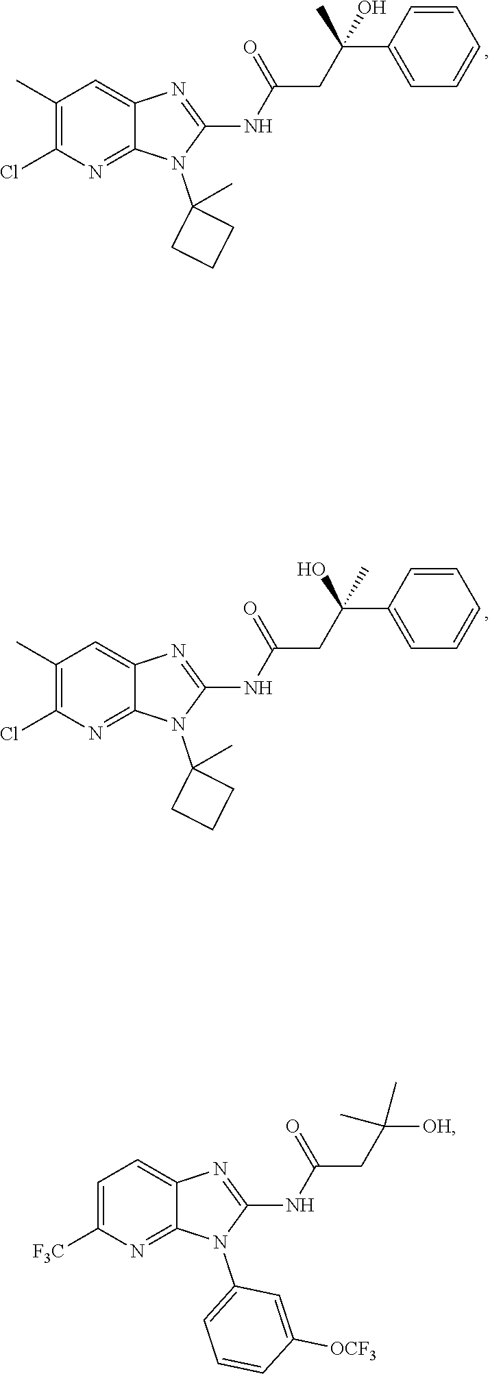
N(C1=NC2=CC(C)=C(Cl)N=C2N1C1(C)CCC1)C(CC(C1=CC=CC=C1)(C)O)=O.N(C1=NC2=CC(C)=C(Cl)N=C2N1C1(C)CCC1)C(CC(C1=CC=CC=C1)(O)C)=O.N(C1=NC2=CC=C([F3C])N=C2N1C1=CC=CC([OCF3])=C1)C(CC([OH])(C)C)=O
